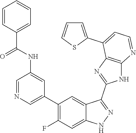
C1=NC=C(C2=C(F)C=C3C(=C2)C(C2=NC4=C(N2)N=CC=C4C2=CC=CS2)=NN3)C=C1NC(C1=CC=CC=C1)=O
